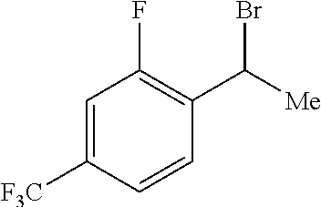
C1=C([F3C])C=CC(C([Me])Br)=C1F
